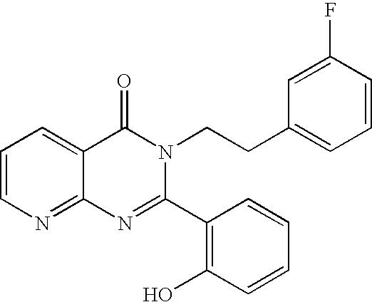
C1=CN=C2C(=C1)C(=O)N(CCC1=CC=CC(F)=C1)C(C1=C(O)C=CC=C1)=N2
